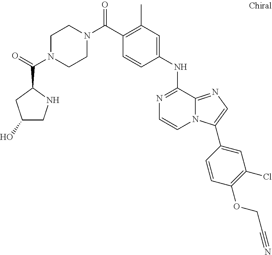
C1N(C(=O)C2CC(O)CN2)CCN(C(C2=C(C)C=C(NC3=NC=CN4C3=NC=C4C3=CC(Cl)=C(OCC#N)C=C3)C=C2)=O)C1
